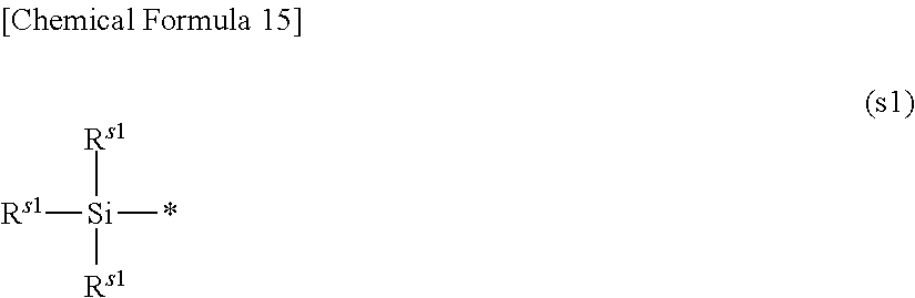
[Rs1][Si](*)([Rs1])[Rs1]
